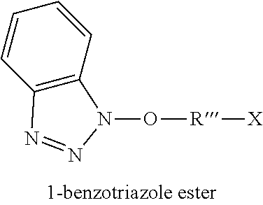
O([R][X])N1C2=C(C=CC=C2)N=N1
